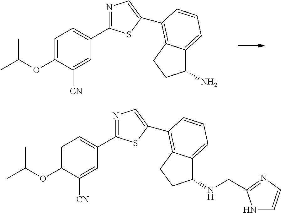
O(C1=CC=C(C2=NC=C(C3=C4C(=CC=C3)C(N)CC4)S2)C=C1[CN])C(C)C.O(C1=CC=C(C2=NC=C(C3=C4C(=CC=C3)C(NCC3=NC=CN3)CC4)S2)C=C1[CN])C(C)C
